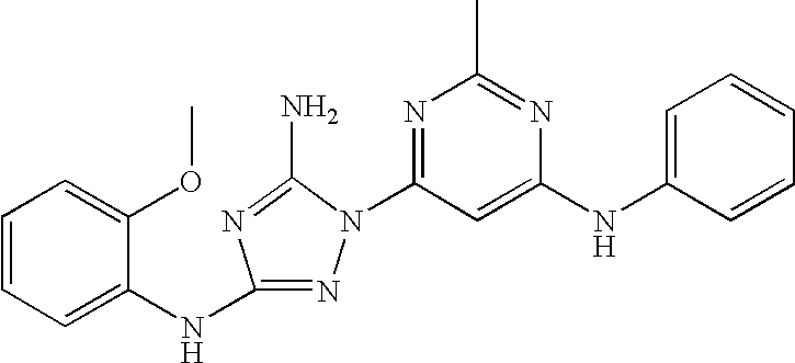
N1=C(NC2=CC=CC=C2OC)N=C(N)N1C1=NC(C)=NC(NC2=CC=CC=C2)=C1
